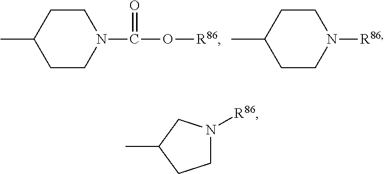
CC1CCN(C(O[R86])=O)CC1.CC1CCN([R86])CC1.C1N([R86])CC(C)C1
